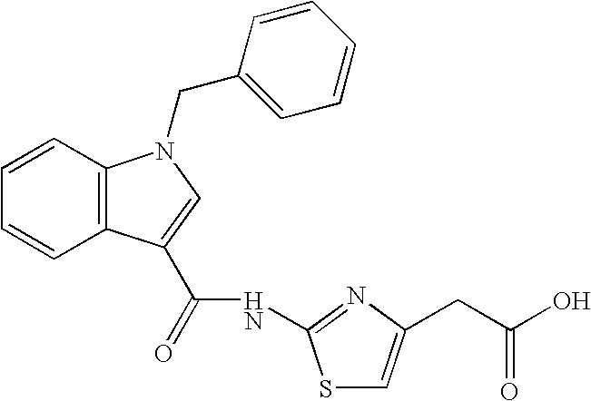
C1=CC2=C(C=C1)C(C(=O)NC1=NC(CC(O)=O)=CS1)=CN2CC1=CC=CC=C1
